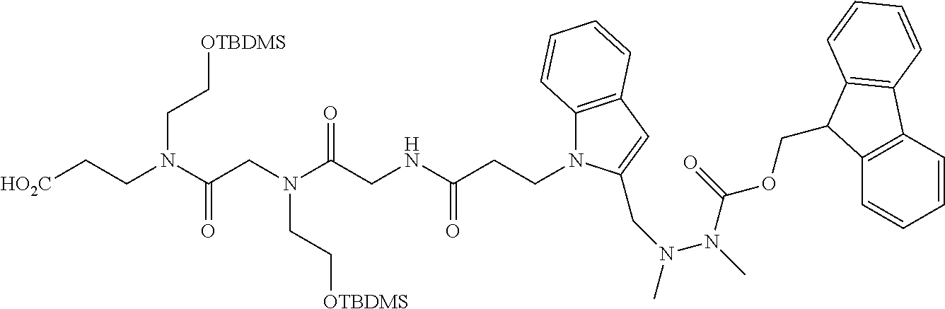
[HO2C]CCN(C(CN(C(CNC(CCN1C2=C(C=C1CN(N(C(OCC1C3=C(C=CC=C3)C3=C1C=CC=C3)=O)C)C)C=CC=C2)=O)=O)CC[OTBDMS])=O)CC[OTBDMS]
